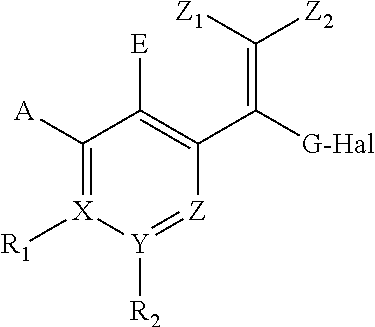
C1([A])=[X]([R1])[Y]([R2])=[Z]C(C([G-Hal])=C([Z1])[Z2])=C1[E]
